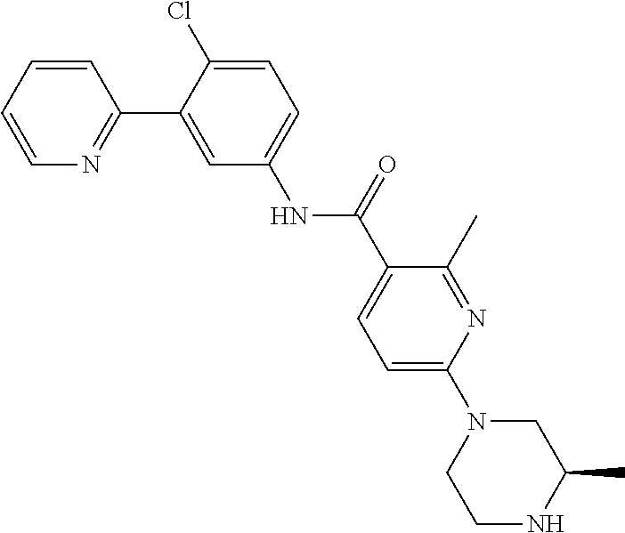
C1=CC=CN=C1C1=CC(NC(C2=CC=C(N3CCNC(C)C3)N=C2C)=O)=CC=C1Cl
